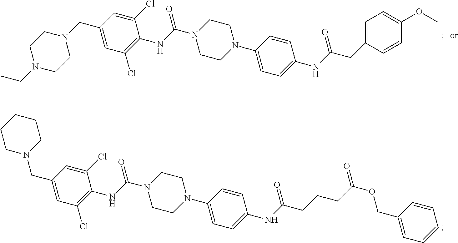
C1(Cl)=CC(CN2CCN(CC)CC2)=CC(Cl)=C1NC(N1CCN(C2=CC=C(NC(CC3=CC=C(OC)C=C3)=O)C=C2)CC1)=O.C1(Cl)=CC(CN2CCCCC2)=CC(Cl)=C1NC(N1CCN(C2=CC=C(NC(CCCC(OCC3=CC=CC=C3)=O)=O)C=C2)CC1)=O
